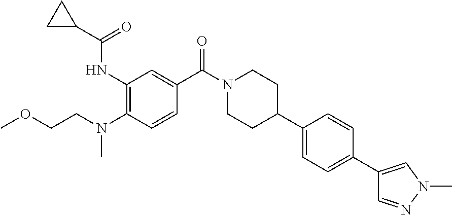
N(C1=C(NC(C2CC2)=O)C=C(C(N2CCC(C3=CC=C(C4=CN(C)N=C4)C=C3)CC2)=O)C=C1)(CCOC)C
